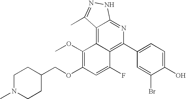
C1(C2=C3C(=C4C(=N2)NN=C4C)C(OC)=C(OCC2CCN(C)CC2)C=C3F)=CC=C(O)C(Br)=C1
